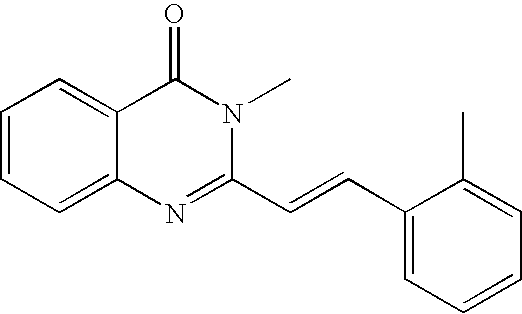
C1=CC=C2C(=C1)C(=O)N(C)C(C=CC1=CC=CC=C1C)=N2
